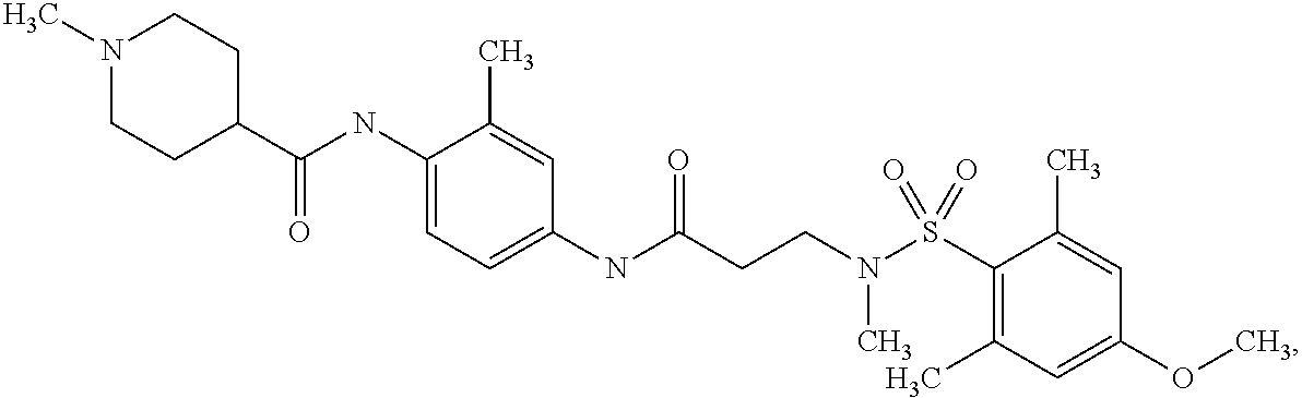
C1(NC(C2CCN(C)CC2)=O)=CC=C(NC(CCN(S(C2=C(C)C=C(OC)C=C2C)(=O)=O)C)=O)C=C1C
